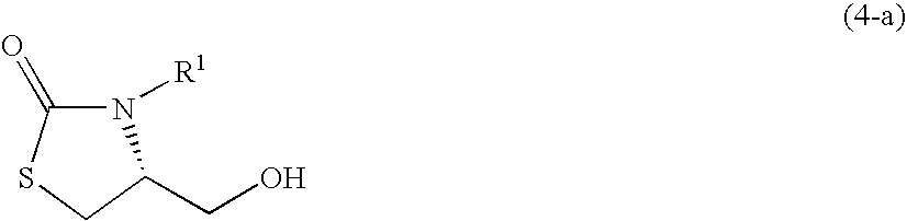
N1([R1])C(=O)SCC1CO
